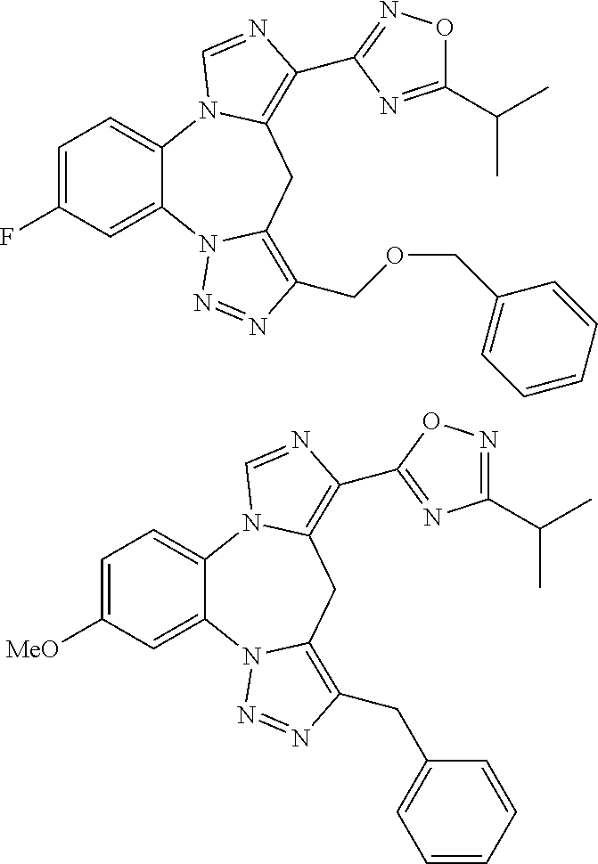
C1=C(F)C=C2C(=C1)N1C(=C(C3=NOC(C(C)C)=N3)N=C1)CC1=C(COCC3=CC=CC=C3)N=NN21.C1=C([MeO])C=C2C(=C1)N1C(=C(C3=NC(C(C)C)=NO3)N=C1)CC1=C(CC3=CC=CC=C3)N=NN21
